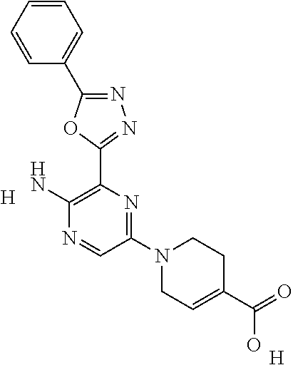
[H].C1(N2CC=C(C(=O)O)CC2)=NC(C2=NN=C(C3=CC=CC=C3)O2)=C(N)N=C1.[H]
